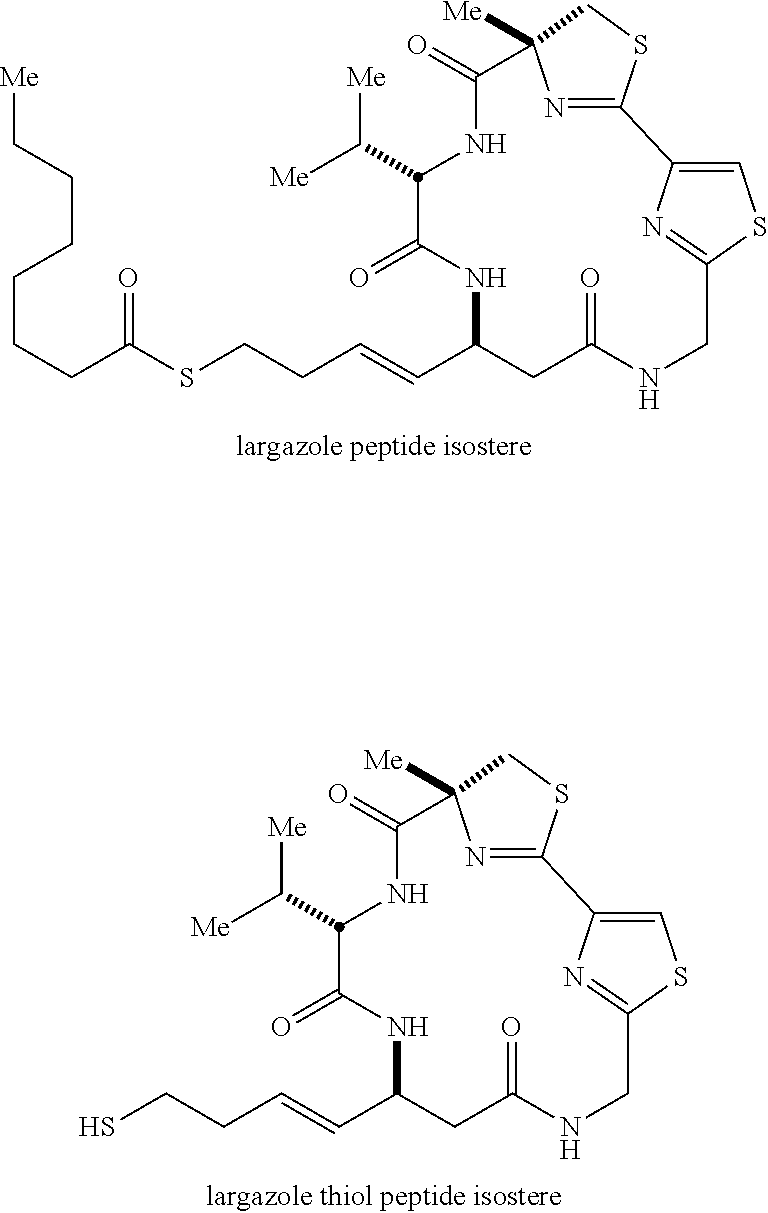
C(=CC1NC(=O)C(C([Me])[Me])NC(=O)C2([Me])N=C(SC2)C2=CSC(=N2)CNC(=O)C1)CCSC(CCCCCC[Me])=O.C(=CC1NC(=O)C(C([Me])[Me])NC(=O)C2([Me])N=C(SC2)C2=CSC(=N2)CNC(=O)C1)CCS
